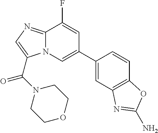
C12=NC=C(C(N3CCOCC3)=O)N1C=C(C1=CC3=C(C=C1)OC(N)=N3)C=C2F
